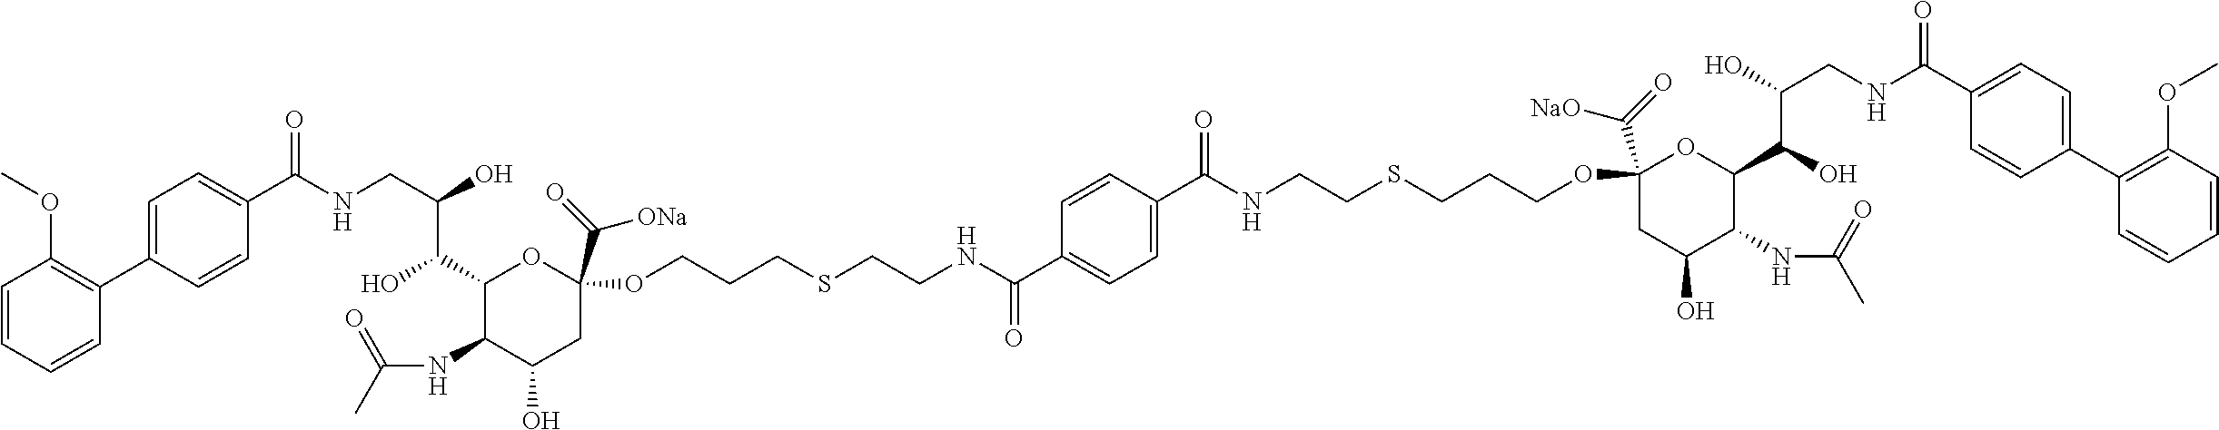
C(NCC(O)C(C1C(NC(C)=O)C(O)CC(C(=O)[ONa])(OCCCSCCNC(C2=CC=C(C(NCCSCCCOC3(C(=O)[NaO])CC(O)C(NC(C)=O)C(C(O)C(O)CNC(C4=CC=C(C5=C(OC)C=CC=C5)C=C4)=O)O3)=O)C=C2)=O)O1)O)(=O)C1=CC=C(C2=C(OC)C=CC=C2)C=C1
